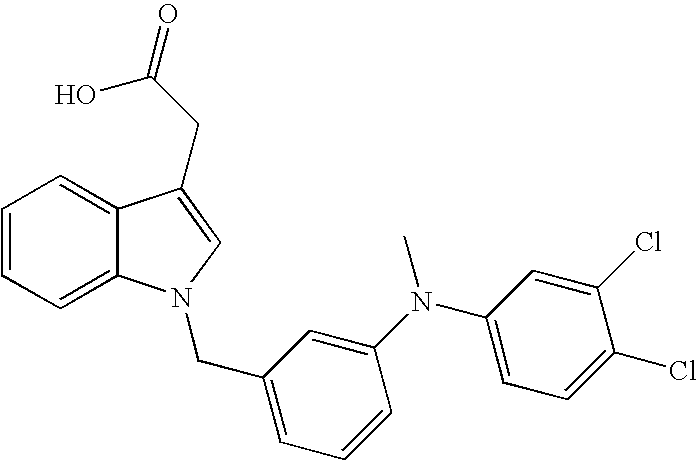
C1=CC=C2C(=C1)C(CC(O)=O)=CN2CC1=CC=CC(N(C2=CC=C(Cl)C(Cl)=C2)C)=C1
